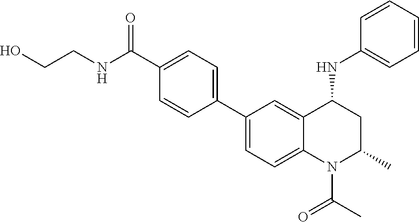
C(NC(C1=CC=C(C2=CC=C3C(=C2)C(NC2=CC=CC=C2)CC(C)N3C(C)=O)C=C1)=O)CO
